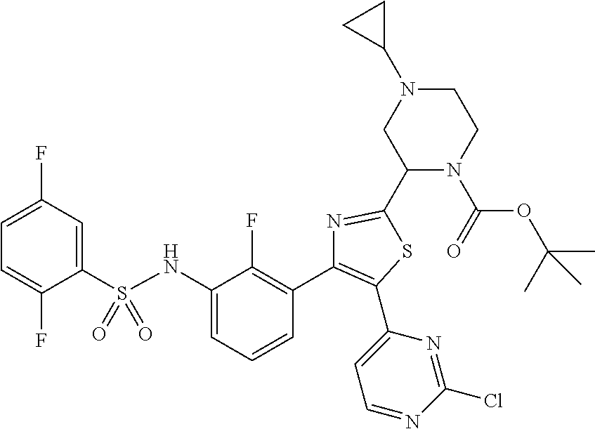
C1=C(F)C=C(S(=O)(=O)NC2=CC=CC(C3=C(C4=CC=NC(Cl)=N4)SC(C4N(C(=O)OC(C)(C)C)CCN(C5CC5)C4)=N3)=C2F)C(F)=C1
